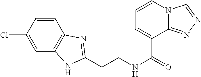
C(CNC(=O)C1=CC=CN2C1=NN=C2)C1=NC2=C(C=C(Cl)C=C2)N1
